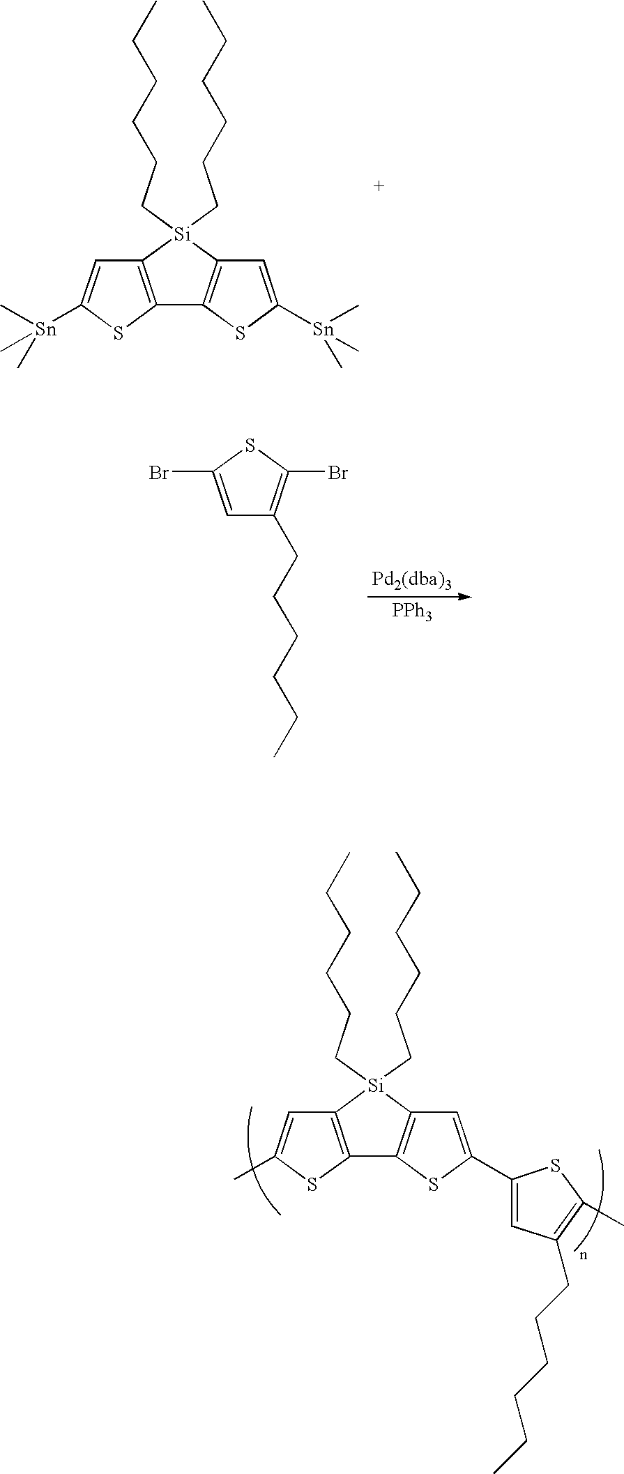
C12=C([Si](CCCCCC)(CCCCCC)C3=C1SC([Sn](C)(C)C)=C3)C=C([Sn](C)(C)C)S2.[PPh3].C1=C(Br)SC(Br)=C1CCCCCC.C1=C(C2=CC3=C(C4=C([Si]3(CCCCCC)CCCCCC)C=C(C)S4)S2)SC(C)=C1CCCCCC
